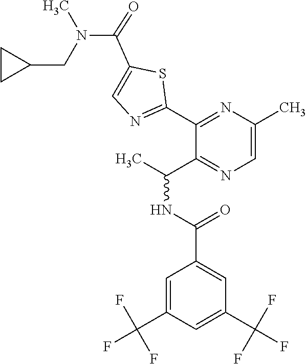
C1(C2=NC=C(C(N(CC3CC3)C)=O)S2)=NC(C)=CN=C1C(C)NC(=O)C1=CC(C(F)(F)F)=CC(C(F)(F)F)=C1
